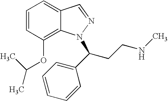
C1=CC(OC(C)C)=C2C(=C1)C=NN2C(CCNC)C1=CC=CC=C1
